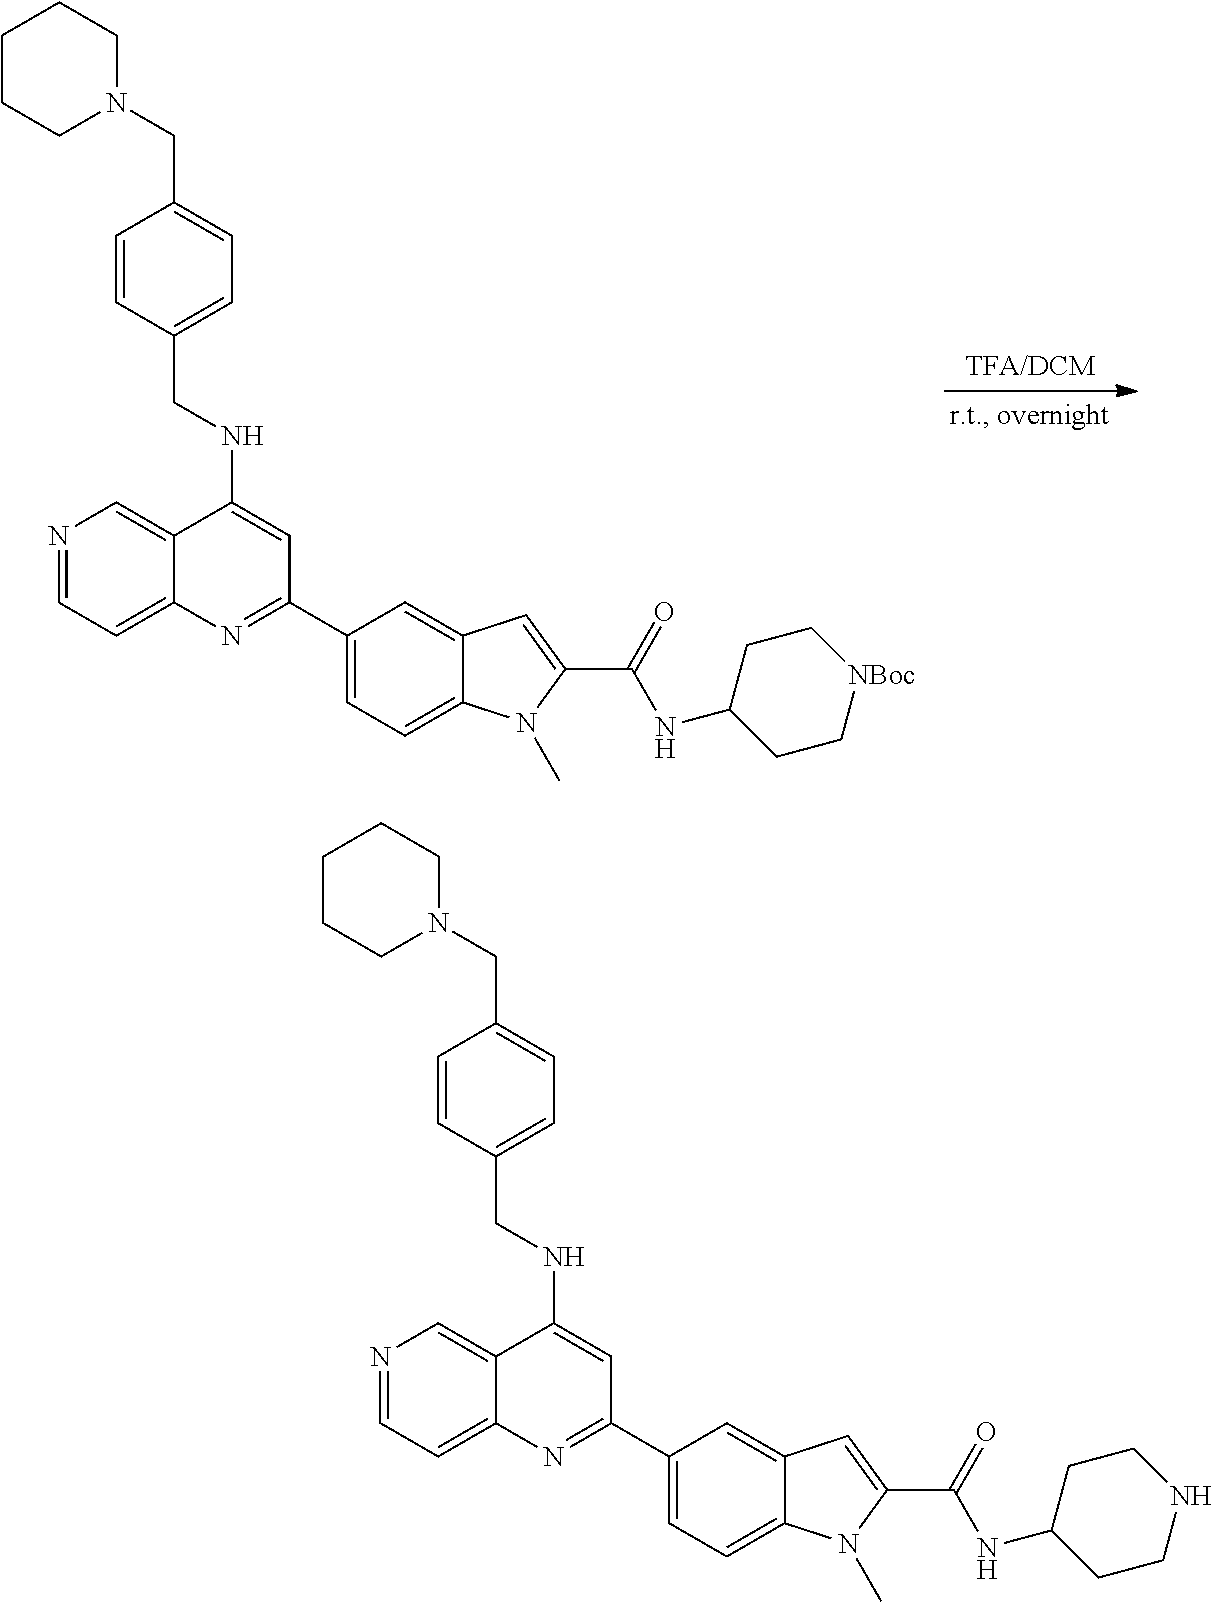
N1=CC=C2C(=C1)C(NCC1=CC=C(CN3CCCCC3)C=C1)=CC(C1=CC=C3C(=C1)C=C(C(=O)NC1CC[NBoc]CC1)N3C)=N2.N1=CC=C2C(=C1)C(NCC1=CC=C(CN3CCCCC3)C=C1)=CC(C1=CC=C3C(=C1)C=C(C(=O)NC1CCNCC1)N3C)=N2
